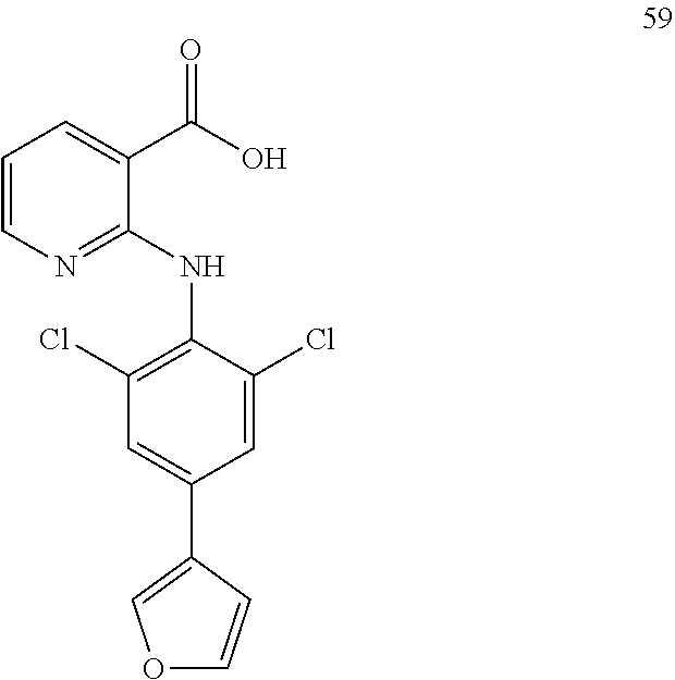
C1=CN=C(NC2=C(Cl)C=C(C3=COC=C3)C=C2Cl)C(C(O)=O)=C1
